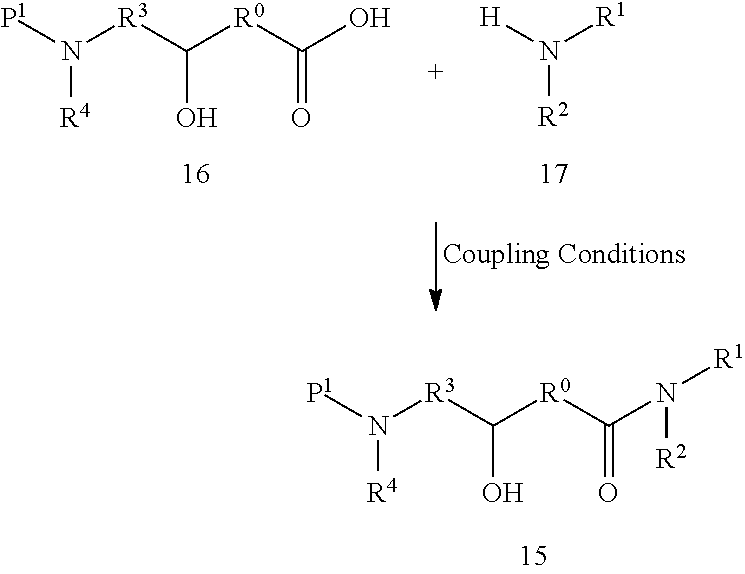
[R1]N([H])[R2].C([R0]C(O)=O)([R3]N([P1])[R4])O.C([R0]C(N([R1])[R2])=O)([R3]N([P1])[R4])O
